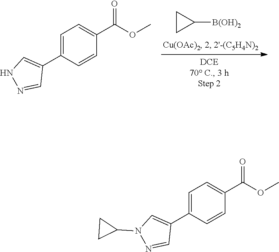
[B(OH)2]C1CC1.C1=C(C2=CNN=C2)C=CC(C(OC)=O)=C1.C1=C(C2=CN(C3CC3)N=C2)C=CC(C(OC)=O)=C1
